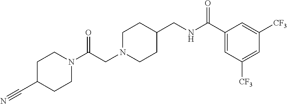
C(CN1CCC(CNC(C2=CC([CF3])=CC([CF3])=C2)=O)CC1)(=O)N1CCC(C#N)CC1
